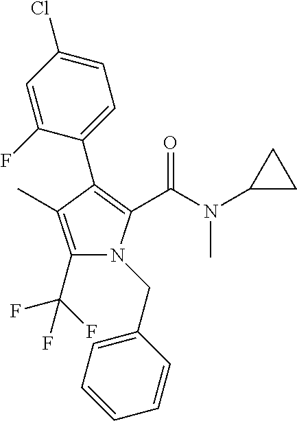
C1(C2=C(C(=O)N(C3CC3)C)N(CC3=CC=CC=C3)C(C(F)(F)F)=C2C)=CC=C(Cl)C=C1F
